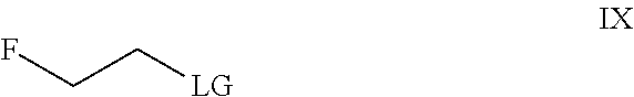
FCC[LG]
